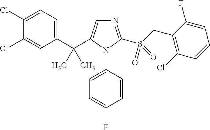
C1(Cl)=CC=C(C(C2=CN=C(S(CC3=C(Cl)C=CC=C3F)(=O)=O)N2C2=CC=C(F)C=C2)(C)C)C=C1Cl
